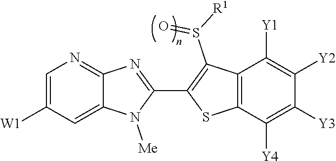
C12=CC([W1])=CN=C1N=C(C1=C(S(=O)[R1])C3=C(S1)C([Y4])=C([Y3])C([Y2])=C3[Y1])N2[Me]
